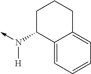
N([H])(->C)C1C2=CC=CC=C2CCC1
